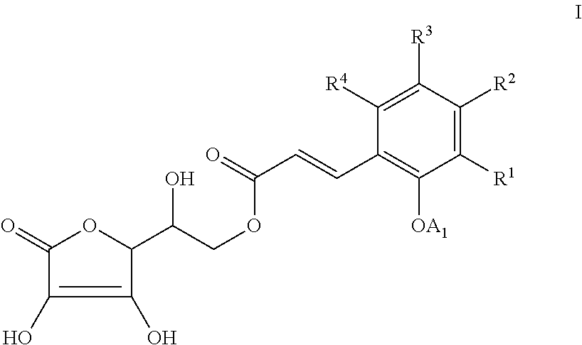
O=C1OC(C(COC(C=CC2=C([OA1])C([R1])=C([R2])C([R3])=C2[R4])=O)O)C(O)=C1O
